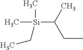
C(C)C([Si](C)(C)CC)C
